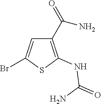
S1C(NC(N)=O)=C(C(=O)N)C=C1Br
